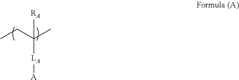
CCC(C)([LA][A])[RA]
